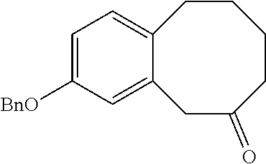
C1=C([BnO])C=C2C(=C1)CCCCC(=O)C2
